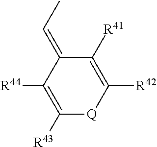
C1([R43])=C([R44])C(=CC)C([R41])=C([R42])[Q]1
